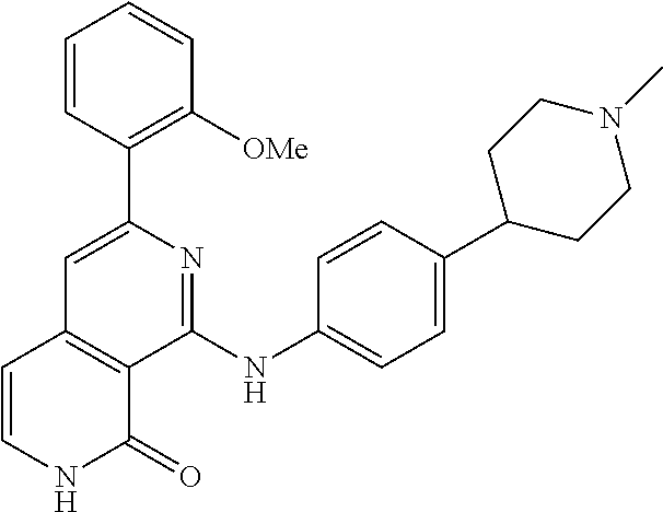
C1(C2=C([OMe])C=CC=C2)=CC2=C(C(NC3=CC=C(C4CCN(C)CC4)C=C3)=N1)C(=O)NC=C2
